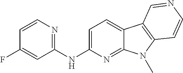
C1(NC2=CC=C3C(=N2)N(C)C2=C3C=NC=C2)=NC=CC(F)=C1
